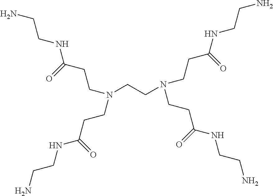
N(CCN(CCC(NCCN)=O)CCC(NCCN)=O)(CCC(NCCN)=O)CCC(NCCN)=O
